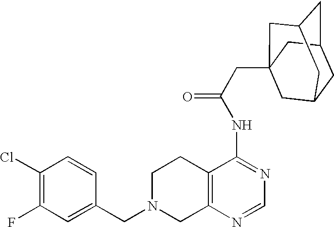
C1N(CC2=CC(F)=C(Cl)C=C2)CC2=C(C1)C(NC(=O)CC13CC4CC(CC(C1)C4)C3)=NC=N2
